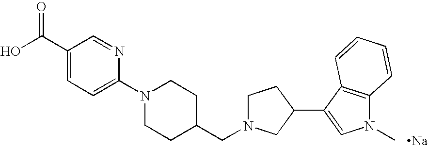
OC(C1=CC=C(N2CCC(CN3CCC(C4=CN(C)C5=C4C=CC=C5)C3)CC2)N=C1)=O.[Na]
